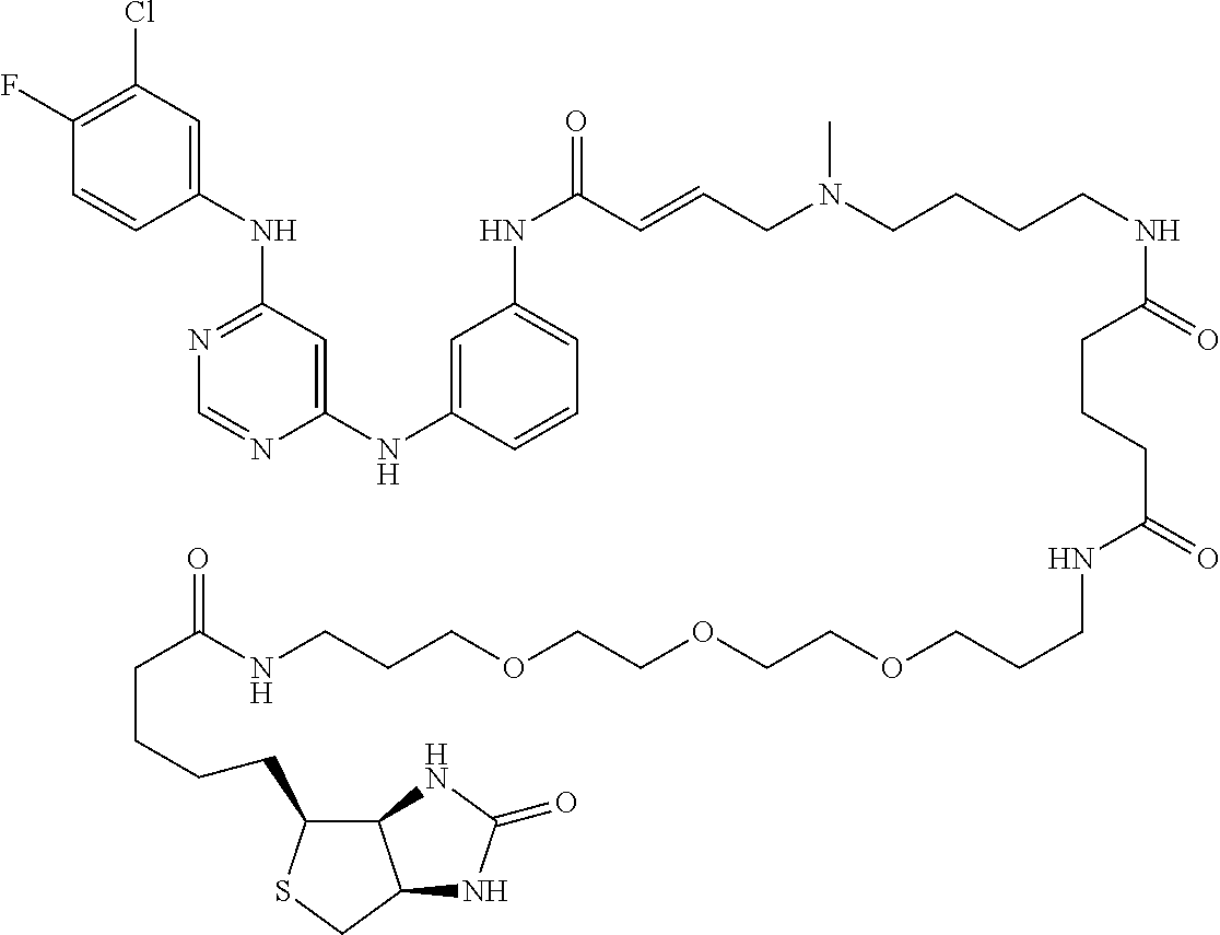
C1(F)=C(Cl)C=C(NC2=NC=NC(NC3=CC(NC(=O)C=CCN(C)CCCCNC(CCCC(NCCCOCCOCCOCCCNC(=O)CCCCC4C5C(CS4)NC(=O)N5)=O)=O)=CC=C3)=C2)C=C1
